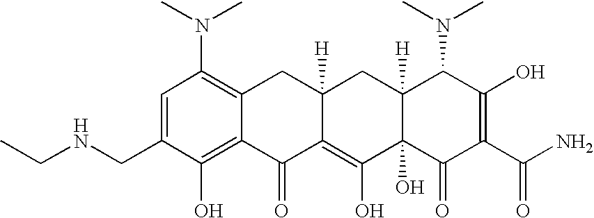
C1(CNCC)=CC(N(C)C)=C2C(=C1O)C(=O)C1=C(O)C3(O)C([H])(CC1([H])C2)C(N(C)C)C(O)=C(C(N)=O)C3=O
